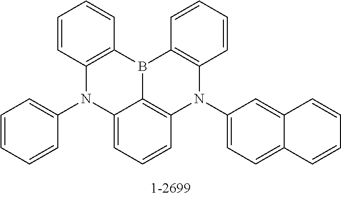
C1=CC2=C(C=C1)B1C3=C(C=CC=C3)N(C3=CC=C4C(=C3)C=CC=C4)C3=C1C(=CC=C3)N2C1=CC=CC=C1
